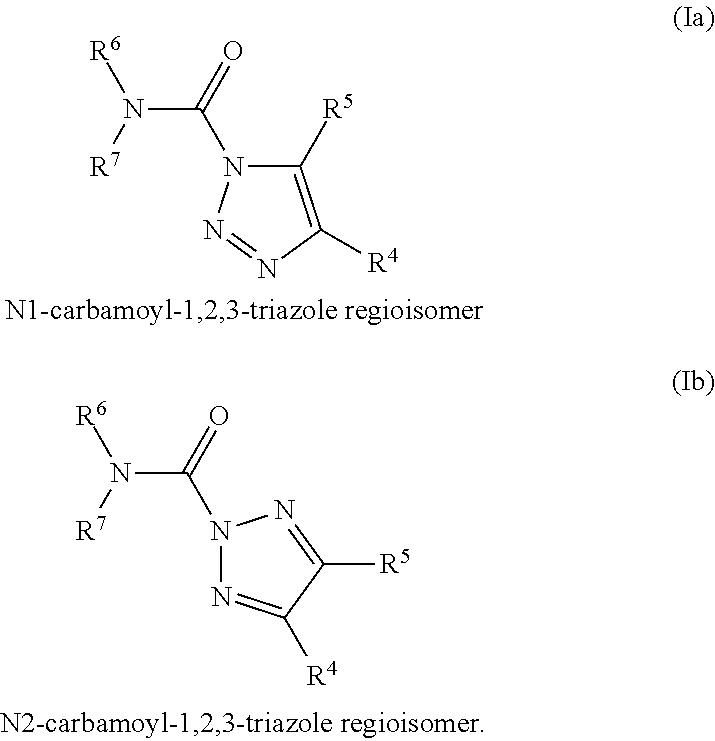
N(C(N1C([R5])=C([R4])N=N1)=O)([R6])[R7].N(C(N1N=C([R4])C([R5])=N1)=O)([R6])[R7]
